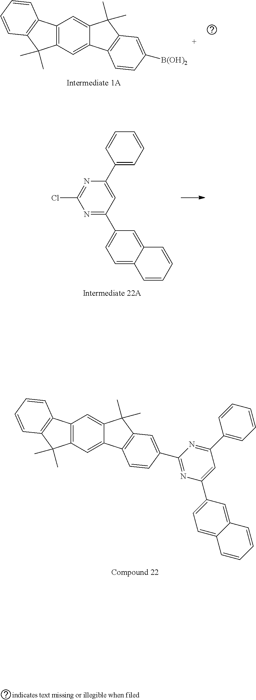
C12=C(C=C3C(=C1)C(C)(C)C1=C3C=CC(C3=NC(C4=CC=C5C(=C4)C=CC=C5)=CC(C4=CC=CC=C4)=N3)=C1)C(C)(C)C1=C2C=CC=C1.C12=C(C=C3C(=C1)C(C)(C)C1=C3C=CC([B(OH)2])=C1)C(C)(C)C1=C2C=CC=C1.C1(C2=CC(C3=CC=C4C(=C3)C=CC=C4)=NC(Cl)=N2)=CC=CC=C1
